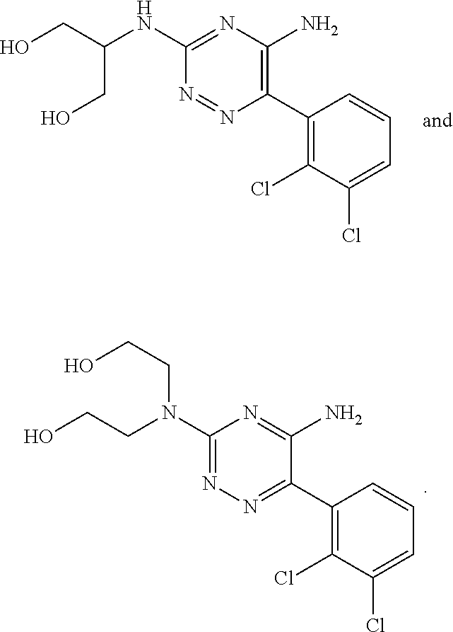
C1(N(CCO)CCO)=NN=C(C2=C(Cl)C(Cl)=CC=C2)C(N)=N1.C1(NC(CO)CO)=NC(N)=C(C2=C(Cl)C(Cl)=CC=C2)N=N1
